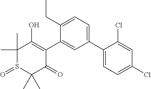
C1(C)(C)S(=O)C(C)(C)C(=O)C(C2=CC(C3=CC=C(Cl)C=C3Cl)=CC=C2CC)=C1O
